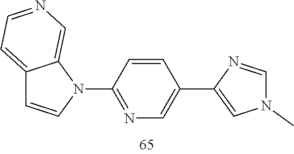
C12=CC=NC=C1N(C1=NC=C(C3=CN(C)C=N3)C=C1)C=C2
